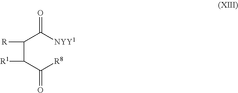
[R]C(C([R1])C([R8])=O)C([NYY1])=O
